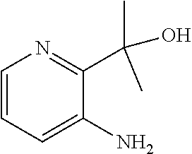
C1=CC=C(N)C(C(C)(O)C)=N1
